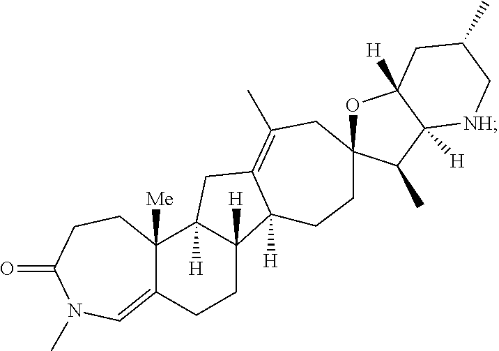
C12([Me])C(=CN(C)C(=O)CC1)CCC1([H])C2([H])CC2=C(C)CC3(CCC12[H])OC1([H])C([H])(C3C)[NH]CC(C)C1
